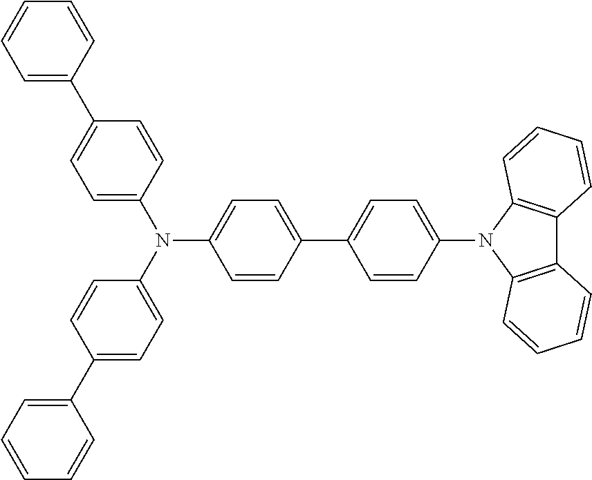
C1=CC(C2=CC=C(N3C4=C(C5=C3C=CC=C5)C=CC=C4)C=C2)=CC=C1N(C1=CC=C(C2=CC=CC=C2)C=C1)C1=CC=C(C2=CC=CC=C2)C=C1
